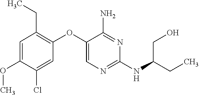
C1(Cl)=CC(OC2=CN=C(NC(CC)CO)N=C2N)=C(CC)C=C1OC
